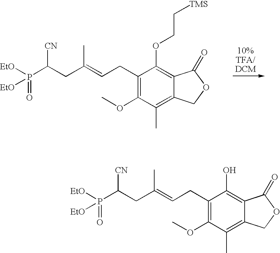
C1(CC=C(CC(P([EtO])([EtO])=O)[CN])C)=C(OC)C(C)=C2C(=C1OCC[TMS])C(=O)OC2.C1(CC=C(CC(P([EtO])([EtO])=O)[CN])C)=C(OC)C(C)=C2C(=C1O)C(=O)OC2
